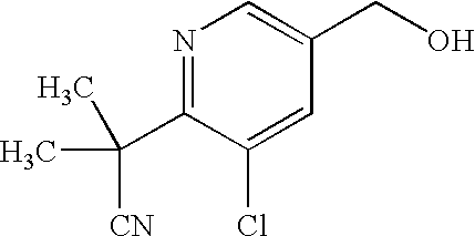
N1=C(C([CN])(C)C)C(Cl)=CC(CO)=C1
